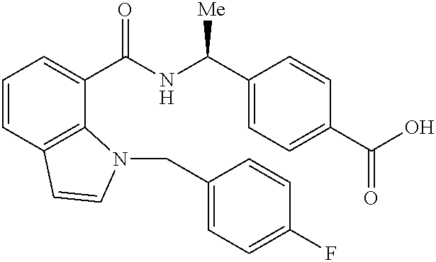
C1=CC2=C(C(C(NC(C3=CC=C(C(O)=O)C=C3)[Me])=O)=C1)N(CC1=CC=C(F)C=C1)C=C2
